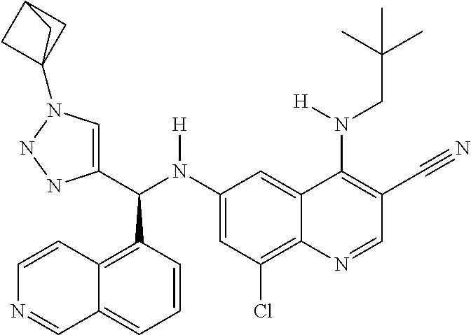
C1(N(C(C2=CN(C34CC(C3)C4)NN2)C2=C3C(=CC=C2)C=NC=C3)[H])=CC(Cl)=C2C(=C1)C(N(CC(C)(C)C)[H])=C(C#N)C=N2
